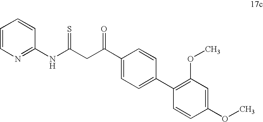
C(C(C1=CC=C(C2=C(OC)C=C(OC)C=C2)C=C1)=O)C(NC1=NC=CC=C1)=S
